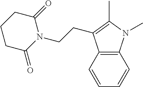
C12=C(C=CC=C1)C(CCN1C(=O)CCCC1=O)=C(C)N2C
